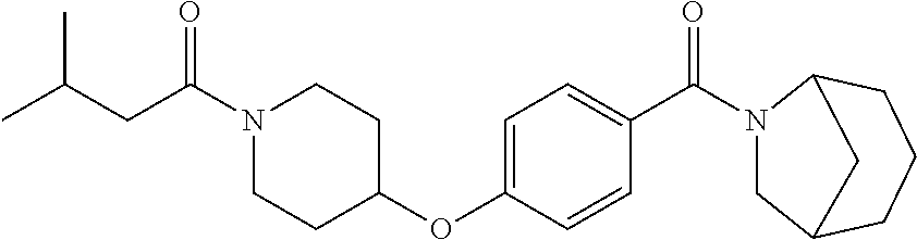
CC(CC(N1CCC(OC2=CC=C(C(=O)N3CC4CCCC3C4)C=C2)CC1)=O)C
